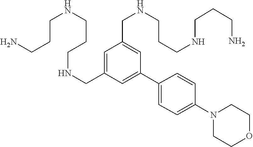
C1=C(CNCCCNCCCN)C=C(C2=CC=C(N3CCOCC3)C=C2)C=C1CNCCCNCCCN
